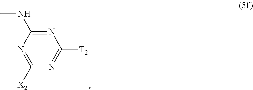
N1=C(NC)N=C([X2])N=C1[T2]
